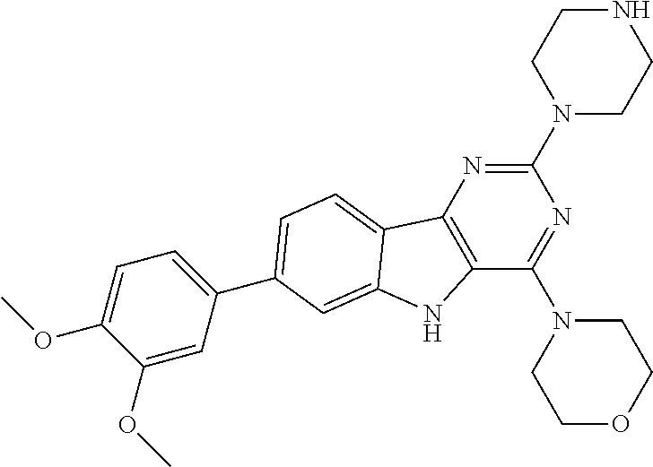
C12=C(N=C(N3CCNCC3)N=C1N1CCOCC1)C1=CC=C(C3=CC=C(OC)C(OC)=C3)C=C1N2
